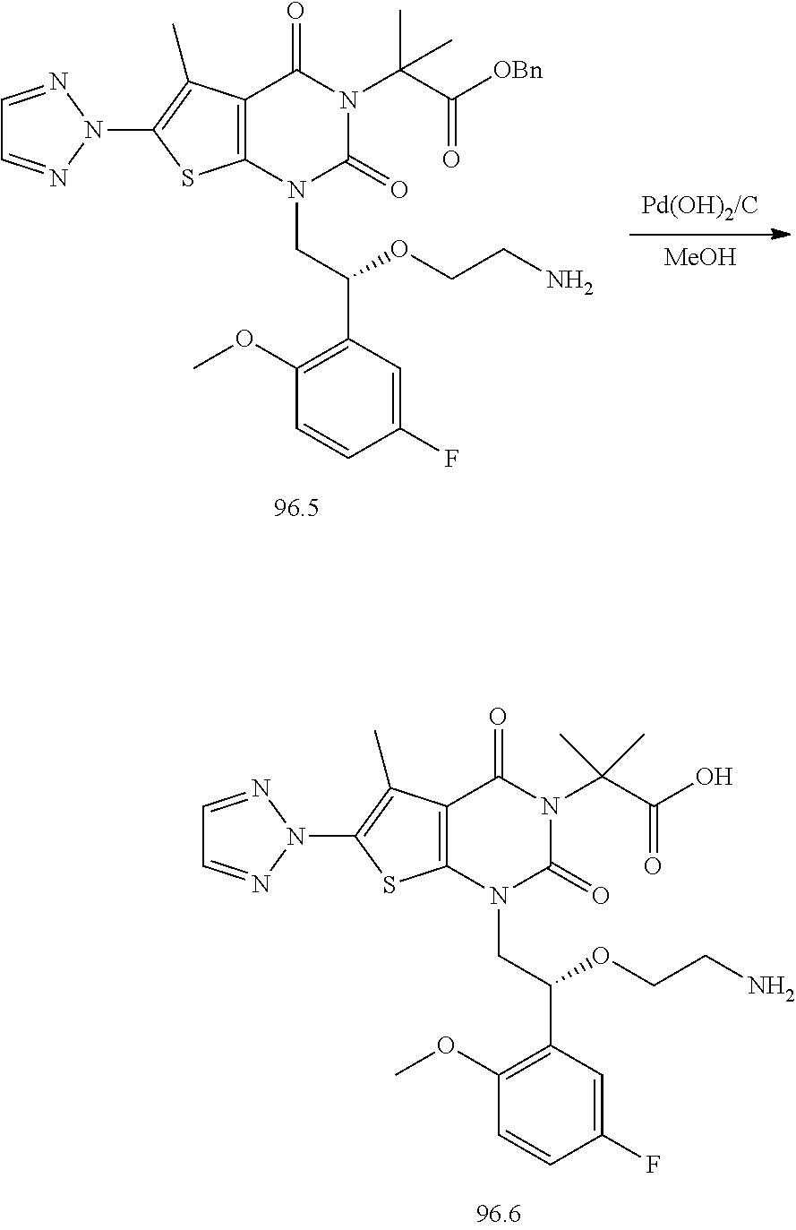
C12=C(N(CC(C3=C(OC)C=CC(F)=C3)OCCN)C(=O)N(C(C(=O)O)(C)C)C1=O)SC(N1N=CC=N1)=C2C.[MeOH].C12=C(N(CC(C3=C(OC)C=CC(F)=C3)OCCN)C(=O)N(C(C(=O)[OBn])(C)C)C1=O)SC(N1N=CC=N1)=C2C
